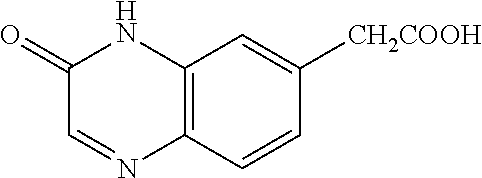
C1(=O)C=NC2=C(N1)C=C([CH2COOH])C=C2
